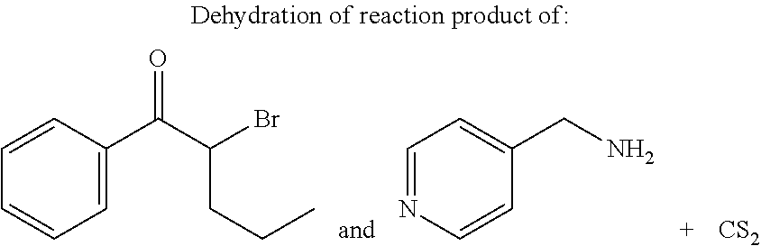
[CS2].C1=CC(C(C(Br)CCC)=O)=CC=C1.C1=NC=CC(CN)=C1
